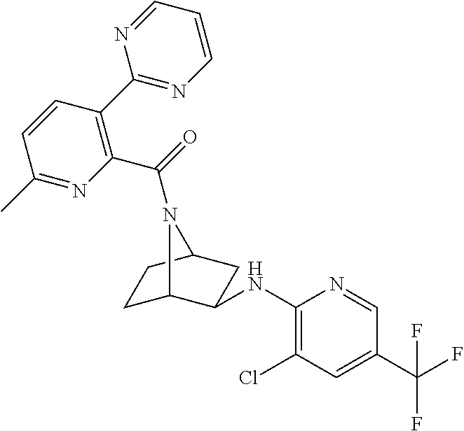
C1(NC2C3CCC(C2)N3C(=O)C2=C(C3=NC=CC=N3)C=CC(C)=N2)=C(Cl)C=C(C(F)(F)F)C=N1
